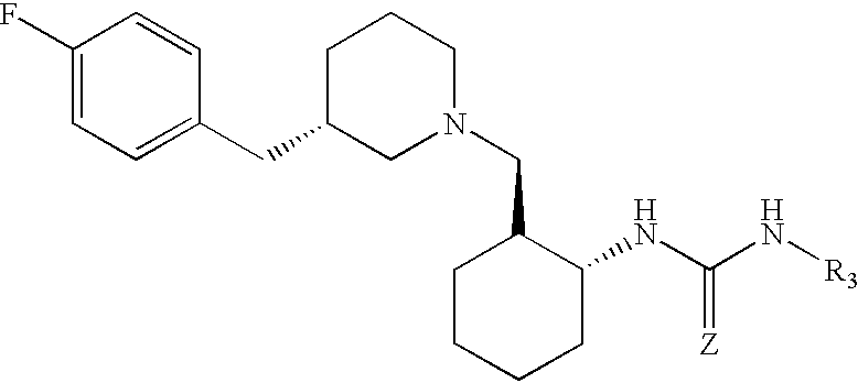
C1(F)=CC=C(CC2CCCN(CC3C(NC(N[R3])=[Z])CCCC3)C2)C=C1
